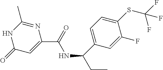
C1(C)=NC(C(=O)NC(C2=CC=C(SC(F)(F)F)C(F)=C2)CC)=CC(=O)N1
